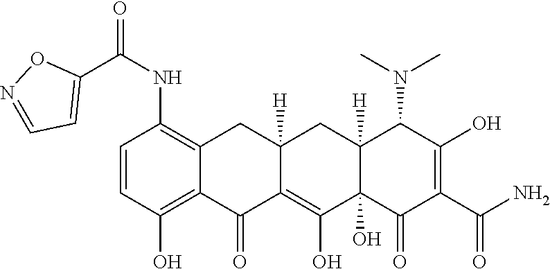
C1=CC(O)=C2C(=C1NC(C1=CC=NO1)=O)CC1([H])C(=C(O)C3(O)C([H])(C1)C(N(C)C)C(O)=C(C(N)=O)C3=O)C2=O
